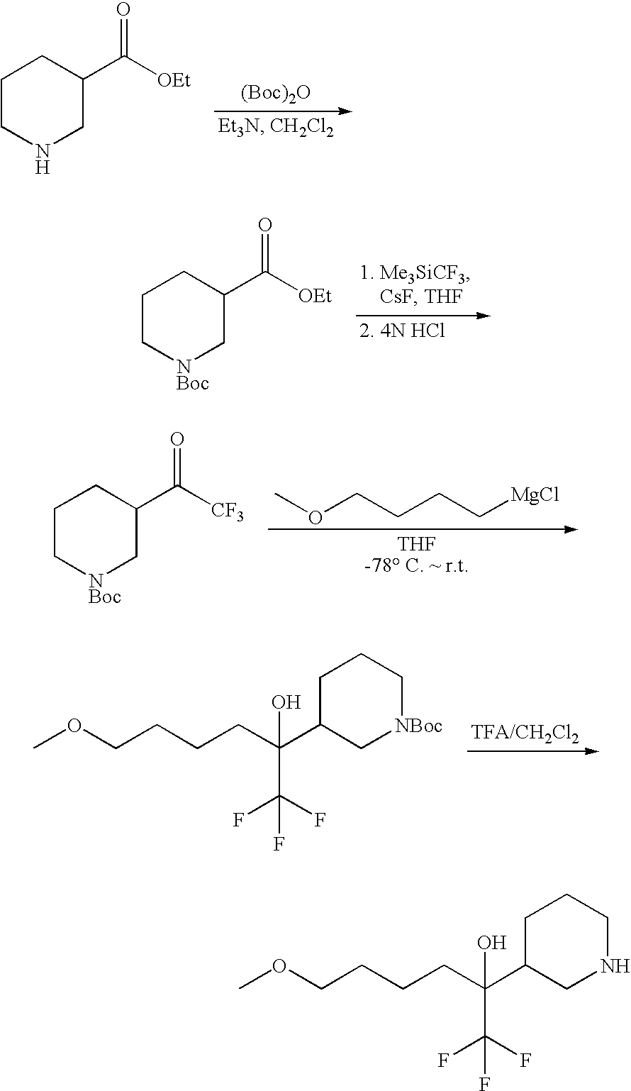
C1CNCC(C([OEt])=O)C1.[(Boc)2O].C1C[NBoc]CC(C([OEt])=O)C1.C1C[NBoc]CC(C([CF3])=O)C1.COCCCC[MgCl].COCCCCC(C1C[NBoc]CCC1)(O)C(F)(F)F.COCCCCC(C1CNCCC1)(O)C(F)(F)F
